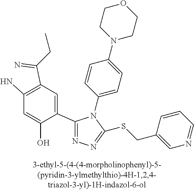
C1(C2=NN=C(SCC3=CN=CC=C3)N2C2=CC=C(N3CCOCC3)C=C2)=CC(C(=N)CC)=C(N)C=C1O
